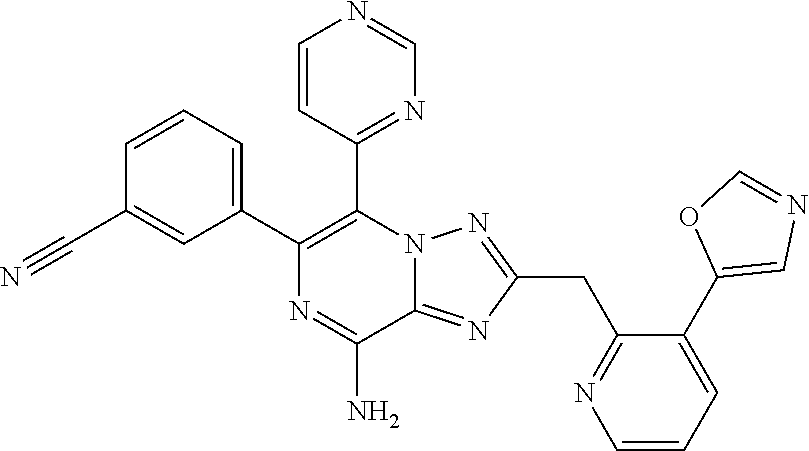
C1(C2=CC=CC(C#N)=C2)=C(C2=NC=NC=C2)N2C(=NC(CC3=NC=CC=C3C3=CN=CO3)=N2)C(N)=N1
